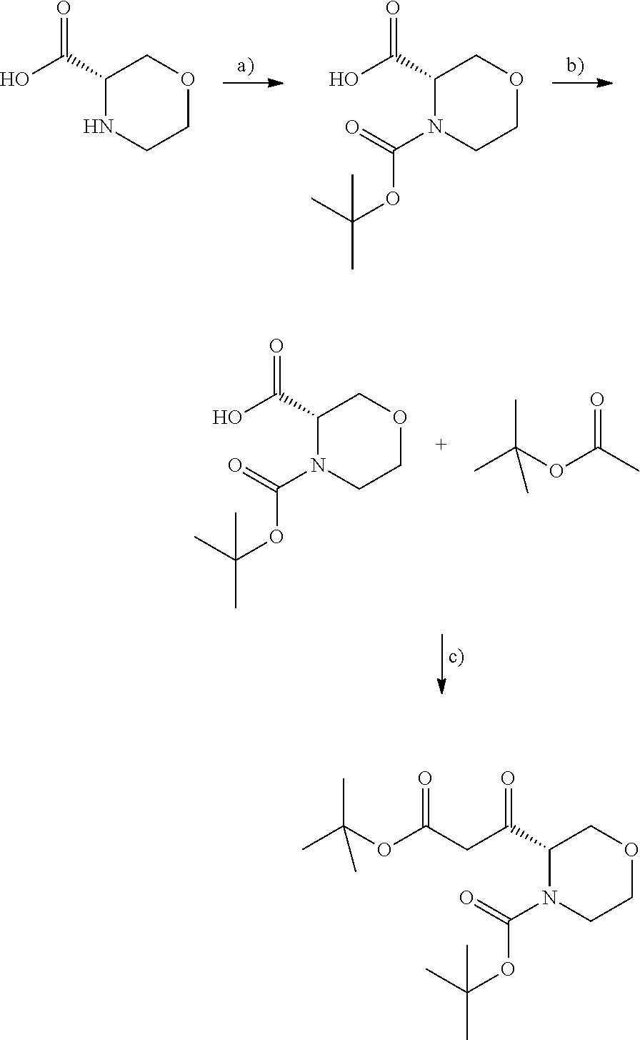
O=C(C1NCCOC1)O.O=C(C1N(C(=O)OC(C)(C)C)CCOC1)O.O=C(C1N(C(=O)OC(C)(C)C)CCOC1)O.CC(OC(C)=O)(C)C.O=C(C1N(C(=O)OC(C)(C)C)CCOC1)CC(OC(C)(C)C)=O
